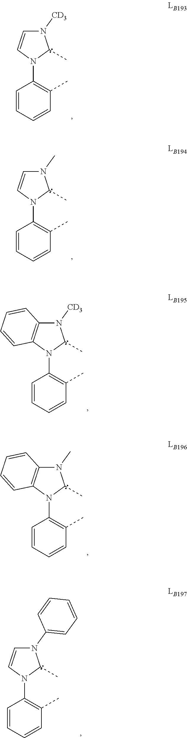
C1=CC=CC(C)=C1N1C(C)N([CD3])C=C1.C1=CC=CC(C)=C1N1C(C)N(C)C=C1.C1=CC=CC(C)=C1N1C(C)N([CD3])C2=C1C=CC=C2.C1=CC=CC(C)=C1N1C(C)N(C)C2=C1C=CC=C2.C1=CC=CC(C)=C1N1C(C)N(C2=CC=CC=C2)C=C1
